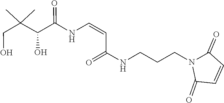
C1(=O)C=CC(=O)N1CCCNC(=O)C=CNC(C(C(C)(CO)C)O)=O
